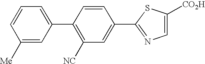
C1([Me])=CC(C2=C([NC])C=C(C3=NC=C([CO2H])S3)C=C2)=CC=C1
